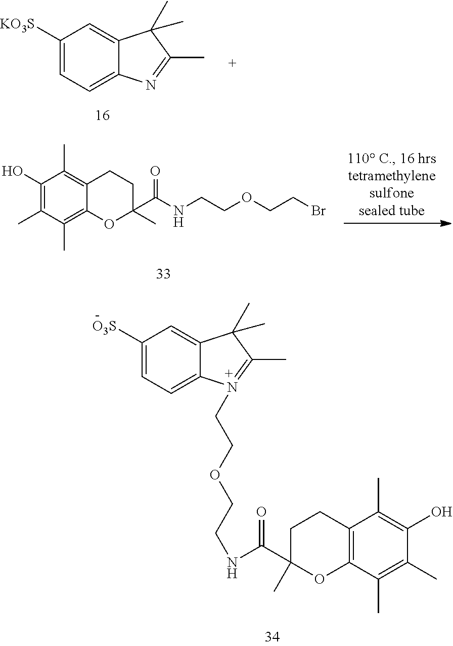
C1([KO3S])=CC=C2C(=C1)C(C)(C)C(C)=N2.C1(O)=C(C)C(C)=C2C(=C1C)CCC(C(NCCOCCBr)=O)(C)O2.C1([O3S])=CC=C2C(=C1)C(C)(C)C(C)=N2CCOCCNC(C1(C)OC2=C(CC1)C(C)=C(O)C(C)=C2C)=O
